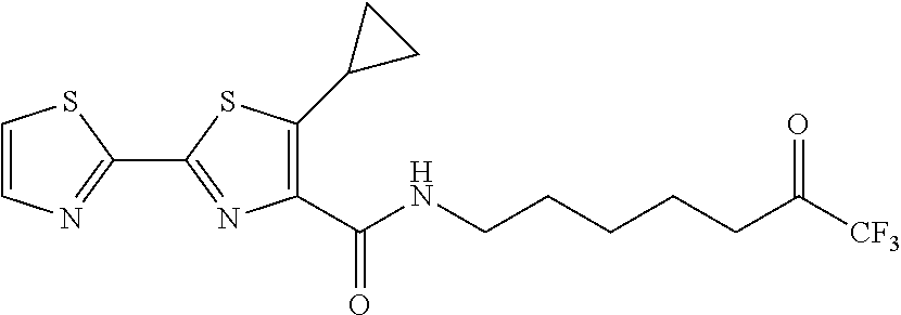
C1=CN=C(C2=NC(C(NCCCCCC([CF3])=O)=O)=C(C3CC3)S2)S1
